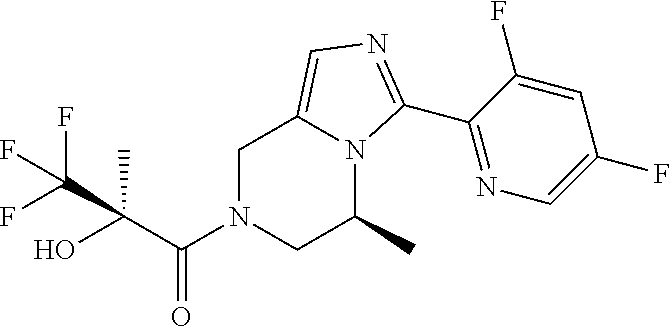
C1N(C(C(O)(C)C(F)(F)F)=O)CC(C)N2C1=CN=C2C1=NC=C(F)C=C1F
